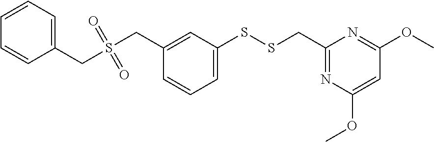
C1=CC=C(CS(CC2=CC(SSCC3=NC(OC)=CC(OC)=N3)=CC=C2)(=O)=O)C=C1
